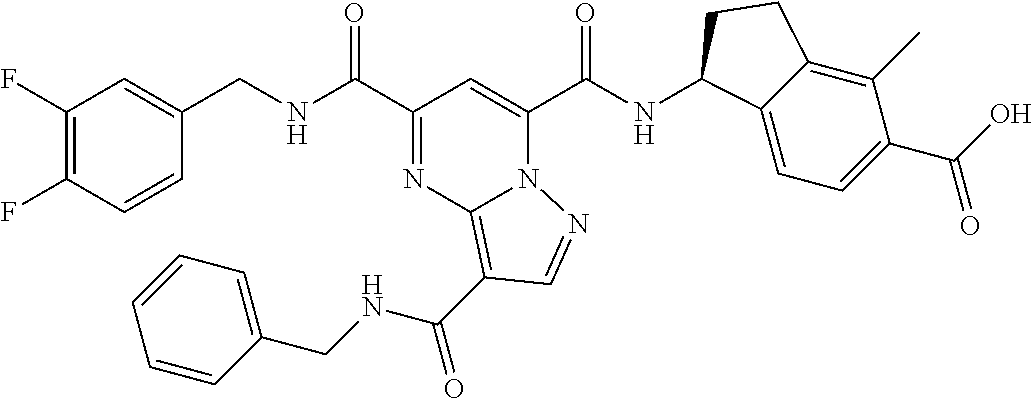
C1(F)=C(F)C=CC(CNC(C2=NC3=C(C(NCC4=CC=CC=C4)=O)C=NN3C(C(NC3C4=CC=C(C(=O)O)C(C)=C4CC3)=O)=C2)=O)=C1
